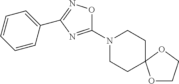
C1(N2CCC3(OCCO3)CC2)=NC(C2=CC=CC=C2)=NO1
